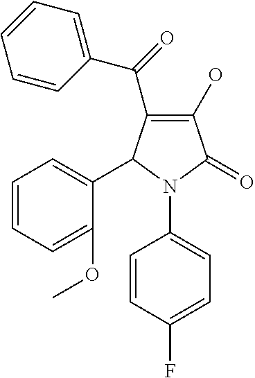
C1(O)=C(C(C2=CC=CC=C2)=O)C(C2=CC=CC=C2OC)N(C2=CC=C(F)C=C2)C1=O
